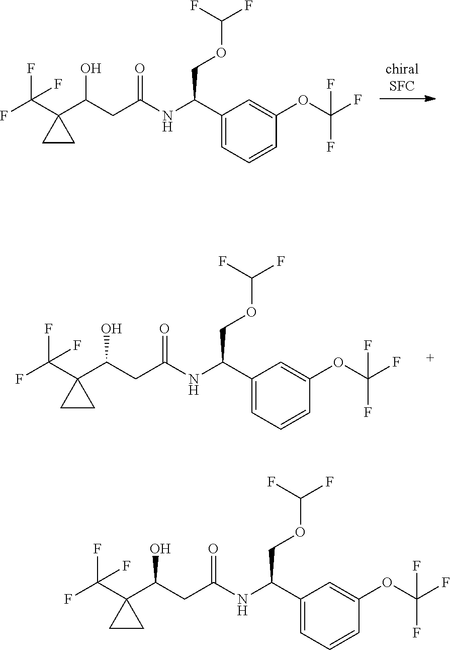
C(C1(C(CC(=O)NC(C2=CC=CC(OC(F)(F)F)=C2)COC(F)F)O)CC1)(F)(F)F.C(C1(C(O)CC(=O)NC(C2=CC=CC(OC(F)(F)F)=C2)COC(F)F)CC1)(F)(F)F.C(C1(C(O)CC(=O)NC(C2=CC=CC(OC(F)(F)F)=C2)COC(F)F)CC1)(F)(F)F
